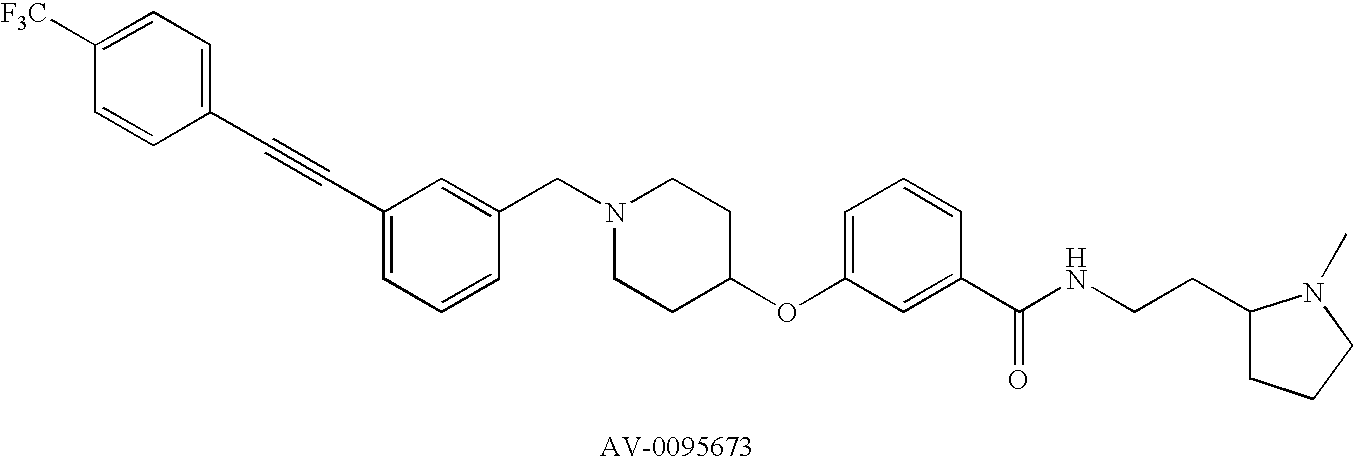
C1(CN2CCC(OC3=CC=CC(C(NCCC4CCCN4C)=O)=C3)CC2)=CC(C#CC2=CC=C([F3C])C=C2)=CC=C1
